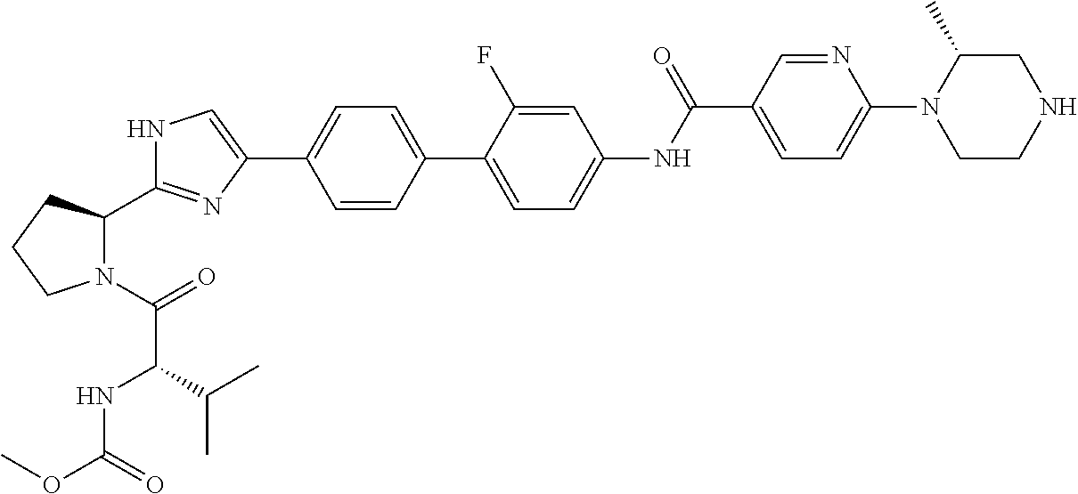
C1=CC(C2=CC=C(NC(C3=CC=C(N4CCNCC4C)N=C3)=O)C=C2F)=CC=C1C1=CNC(C2N(C(=O)C(NC(OC)=O)C(C)C)CCC2)=N1
